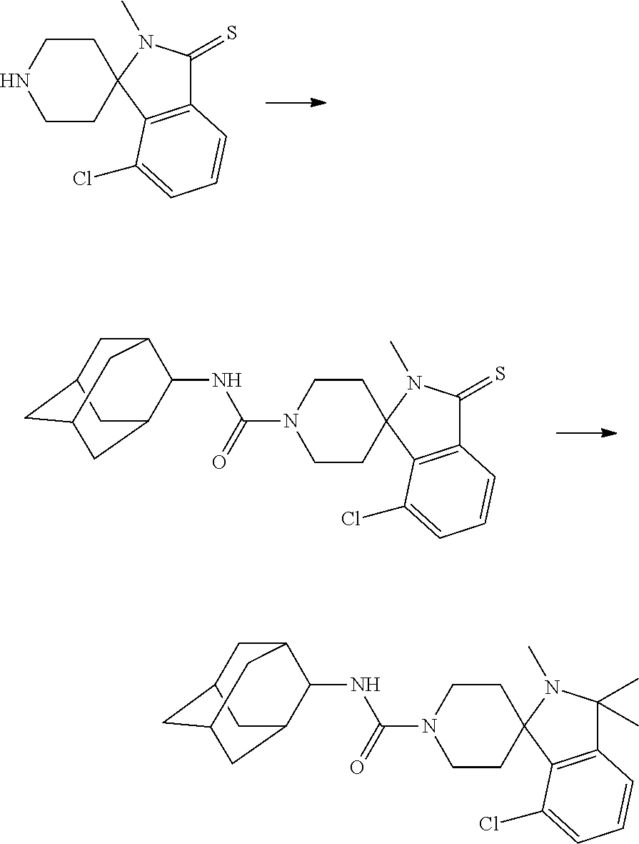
C1CC2(CCN1)C1=C(C(=S)N2C)C=CC=C1Cl.C1CC2(CCN1C(=O)NC1C3CC4CC(CC1C4)C3)C1=C(C(=S)N2C)C=CC=C1Cl.C1CC2(CCN1C(=O)NC1C3CC4CC(CC1C4)C3)C1=C(C(C)(C)N2C)C=CC=C1Cl
